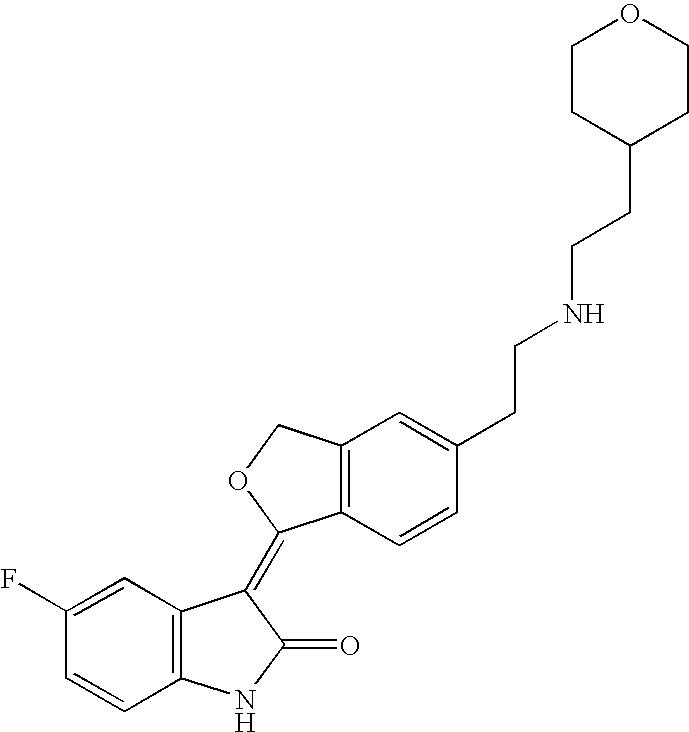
C1=C(F)C=CC2=C1C(=C1C3=C(CO1)C=C(CCNCCC1CCOCC1)C=C3)C(=O)N2
